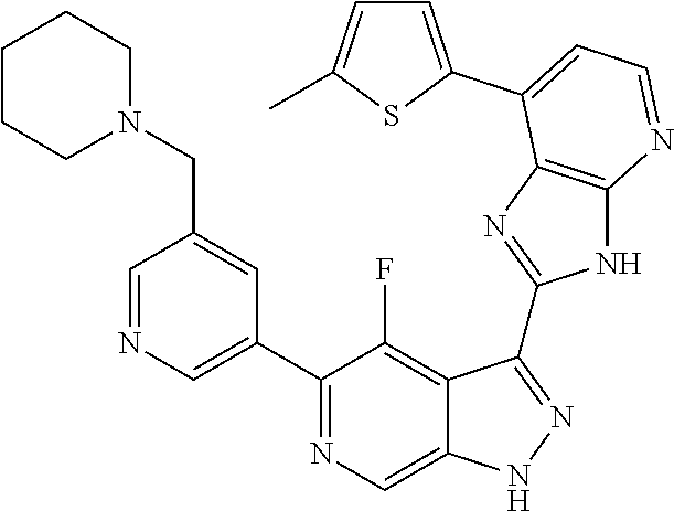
C1=NC=C(C2=NC=C3C(=C2F)C(C2=NC4=C(N2)N=CC=C4C2=CC=C(C)S2)=NN3)C=C1CN1CCCCC1
